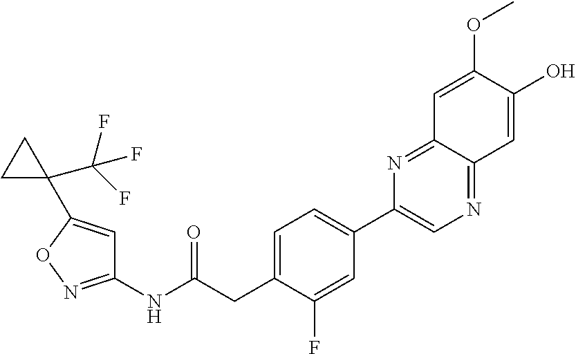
C1=C(CC(NC2=NOC(C3(C(F)(F)F)CC3)=C2)=O)C(F)=CC(C2=CN=C3C(=N2)C=C(OC)C(O)=C3)=C1
